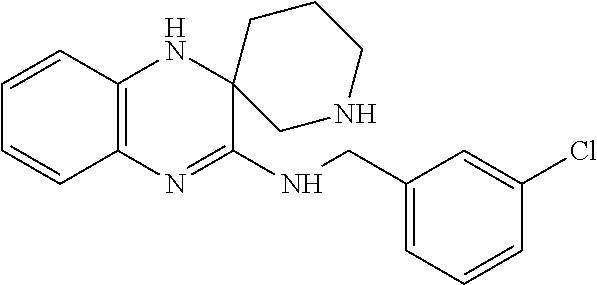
C12=C(N=C(NCC3=CC=CC(Cl)=C3)C3(N1)CNCCC3)C=CC=C2
